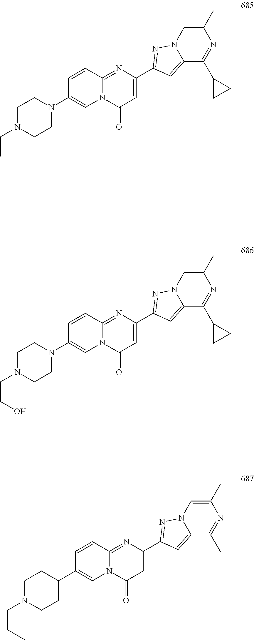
C1(C2=NN3C(=C2)C(C2CC2)=NC(C)=C3)=CC(=O)N2C(=N1)C=CC(N1CCN(CC)CC1)=C2.C1(C2=NN3C(=C2)C(C2CC2)=NC(C)=C3)=CC(=O)N2C(=N1)C=CC(N1CCN(CCO)CC1)=C2.C1(C2=NN3C(=C2)C(C)=NC(C)=C3)=CC(=O)N2C(=N1)C=CC(C1CCN(CCC)CC1)=C2
